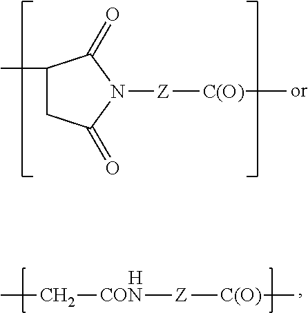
C1(C)CC(=O)N([Z][C(O)]C)C1=O.CC[CON][Z][C(O)]C.[H]
